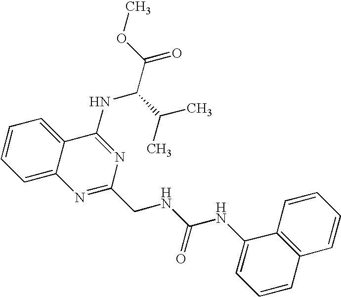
C1=CC=C2C(=C1)C(NC(C(C)C)C(=O)OC)=NC(CNC(NC1=CC=CC3=C1C=CC=C3)=O)=N2
